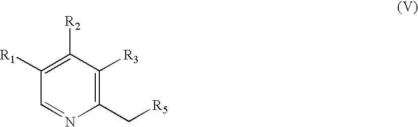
C1(C[R5])=C([R3])C([R2])=C([R1])C=N1
